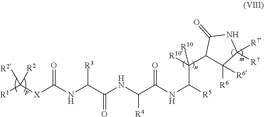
[R1]C([X]C(NC(C(NC(C(NC([R5])C([R10])(C1C([R6])([R6])C([R7])([R7])NC1=O)[R10])=O)[R4])=O)[R3])=O)([R2])[R2]
